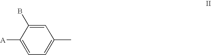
C1([A])=CC=C(C)C=C1B
